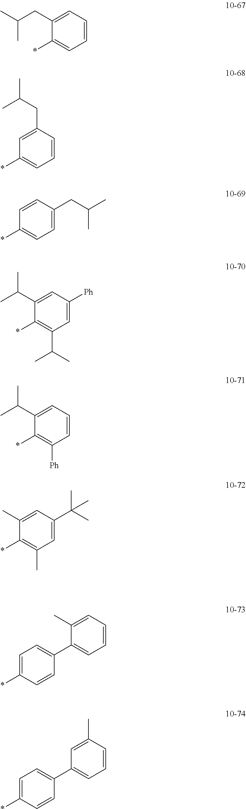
C1=CC=C(CC(C)C)C(*)=C1.C1=CC(CC(C)C)=CC(*)=C1.C1=C(CC(C)C)C=CC(*)=C1.C1=C([Ph])C=C(C(C)C)C(*)=C1C(C)C.C1=CC=C(C(C)C)C(*)=C1[Ph].C1=C(C(C)(C)C)C=C(C)C(*)=C1C.C1=CC=C(C)C(C2=CC=C(*)C=C2)=C1.C1=CC(C)=CC(C2=CC=C(*)C=C2)=C1
